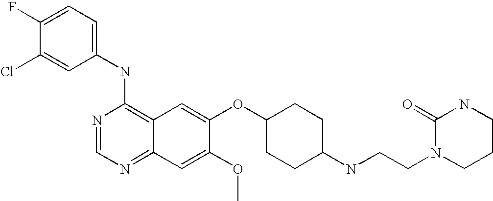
C1(NC2=C3C(=NC=N2)C=C(OC)C(OC2CCC(NCCN4CCCNC4=O)CC2)=C3)=CC=C(F)C(Cl)=C1
